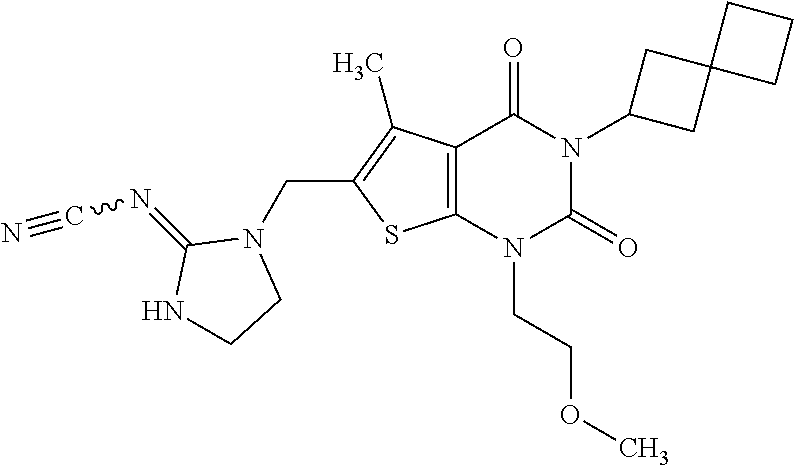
C12=C(N(CCOC)C(=O)N(C3CC4(C3)CCC4)C1=O)SC(CN1C(=NC#N)NCC1)=C2C
